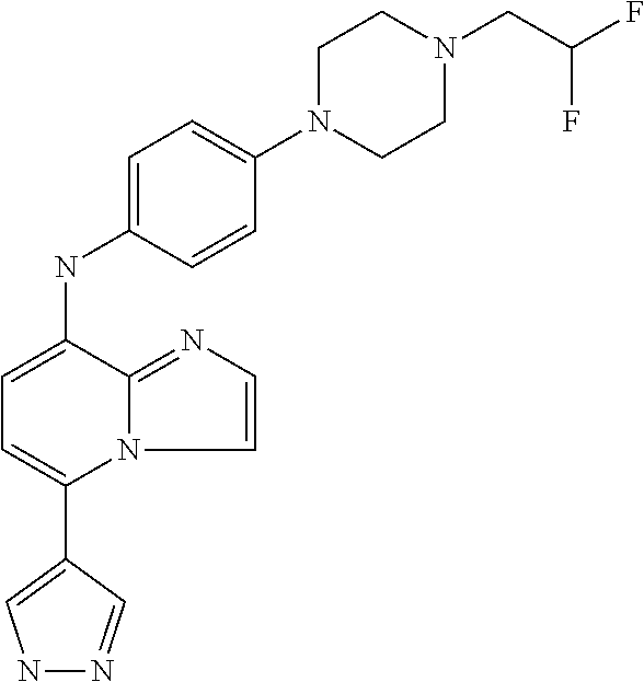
N(C1=CC=C(C2=CNN=C2)N2C1=NC=C2)C1=CC=C(N2CCN(CC(F)F)CC2)C=C1
